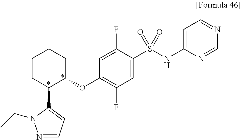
N1=CC=C(C2C(OC3=C(F)C=C(S(NC4=CC=NC=N4)(=O)=O)C(F)=C3)CCCC2)N1CC
